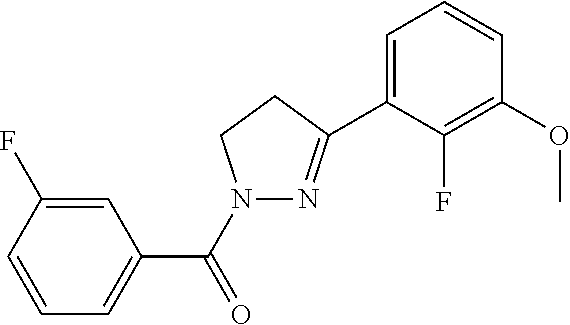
C1=C(F)C=CC=C1C(=O)N1N=C(C2=CC=CC(OC)=C2F)CC1
